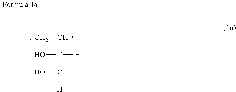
C(C)C(C)C(O)([H])C([H])(O)[H]
